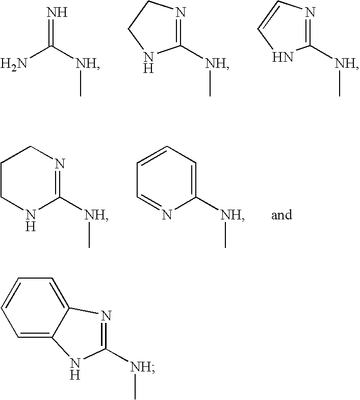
NC([NH]C)=N.C1([NH]C)=NCCN1.C1([NH]C)=NC=CN1.N1C([NH]C)=NCCC1.N1=CC=CC=C1[NH]C.C1=C2C(=CC=C1)N=C([NH]C)N2
